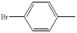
BrC1=CC=C(C)C=C1
